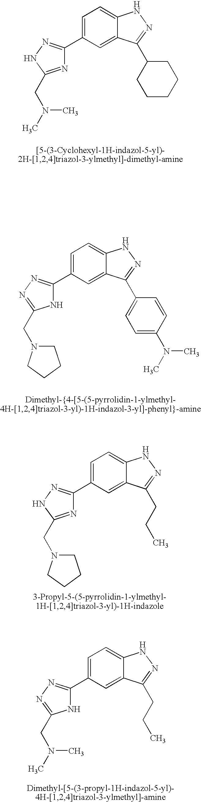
C1=C(C2=NNC(CN(C)C)=N2)C=C2C(=C1)NN=C2C1CCCCC1.C1=C(C2=NN=C(CN3CCCC3)N2)C=C2C(=C1)NN=C2C1=CC=C(N(C)C)C=C1.C1=C(C2=NNC(CN3CCCC3)=N2)C=C2C(=C1)NN=C2CCC.C1=C(C2=NN=C(CN(C)C)N2)C=C2C(=C1)NN=C2CCC
